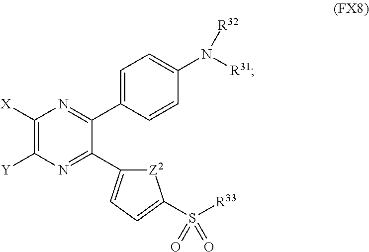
C1([X])=C([Y])N=C(C2=CC=C(S([R33])(=O)=O)[Z2]2)C(C2=CC=C(N([R32])[R31])C=C2)=N1
